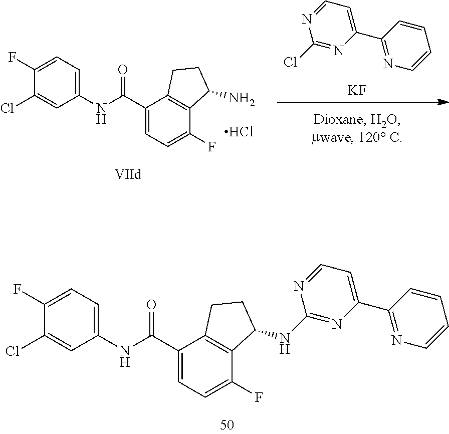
C1=CC(C2=CC=NC(NC3C4=C(C(C(NC5=CC=C(F)C(Cl)=C5)=O)=CC=C4F)CC3)=N2)=NC=C1.[KF].C1=CC(C2=CC=NC(Cl)=N2)=NC=C1.C1(Cl)=CC(NC(C2=CC=C(F)C3=C2CCC3N)=O)=CC=C1F.Cl
